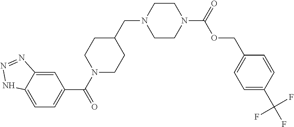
C1=C2C(=CC(C(N3CCC(CN4CCN(C(=O)OCC5=CC=C(C(F)(F)F)C=C5)CC4)CC3)=O)=C1)N=NN2
